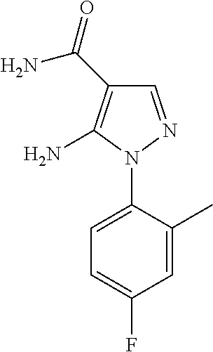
C1=NN(C2=CC=C(F)C=C2C)C(N)=C1C(=O)N
